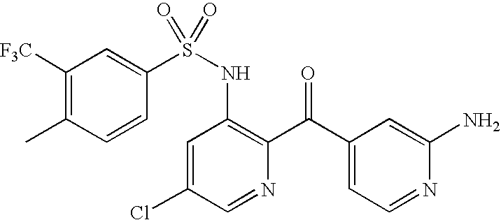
C1([F3C])=C(C)C=CC(S(NC2=C(C(C3=CC=NC(N)=C3)=O)N=CC(Cl)=C2)(=O)=O)=C1
